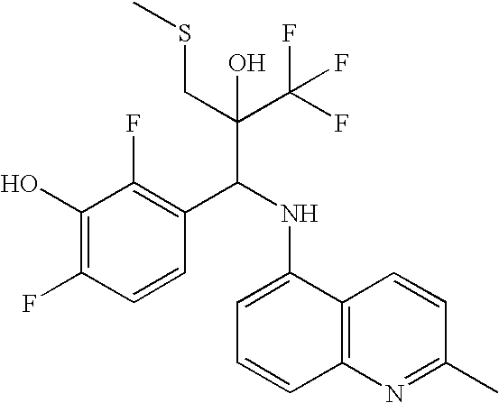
C1(O)=C(F)C=CC(C(NC2=CC=CC3=C2C=CC(C)=N3)C(C(F)(F)F)(CSC)O)=C1F
